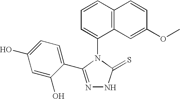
C1=CC2=C(C(N3C(=S)NN=C3C3=CC=C(O)C=C3O)=C1)C=C(OC)C=C2
